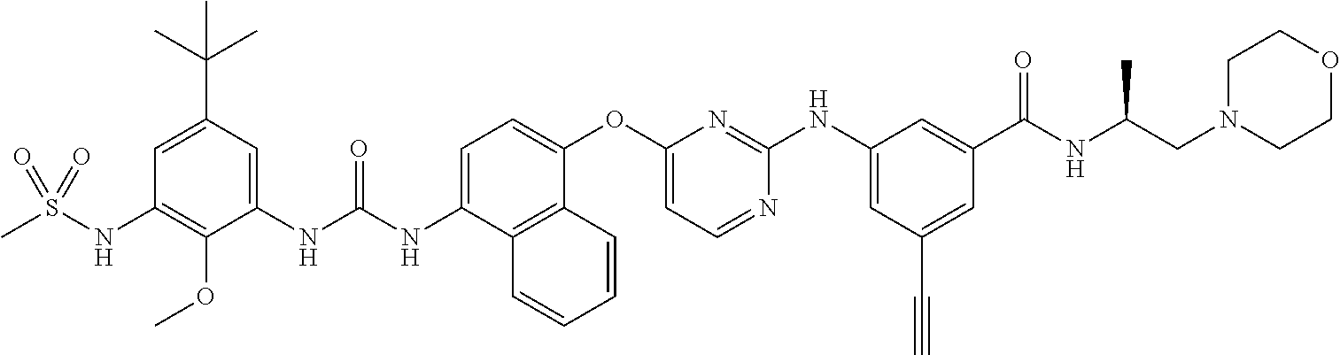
C1=C(C(C)(C)C)C=C(NC(NC2=CC=C(OC3=CC=NC(NC4=CC(C#C)=CC(C(NC(CN5CCOCC5)C)=O)=C4)=N3)C3=C2C=CC=C3)=O)C(OC)=C1NS(C)(=O)=O
